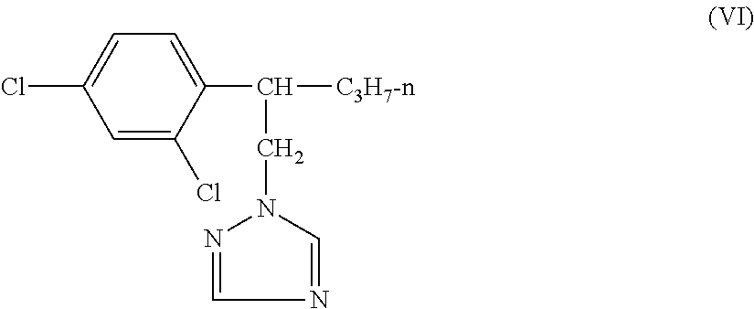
N1=CN(CC([C3H7-n])C2=CC=C(Cl)C=C2Cl)N=C1
